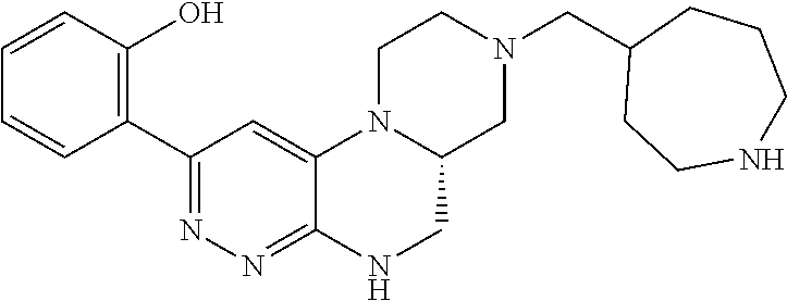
N1(CC2CCNCCC2)CC2N(CC1)C1=CC(C3=C(O)C=CC=C3)=NN=C1NC2
